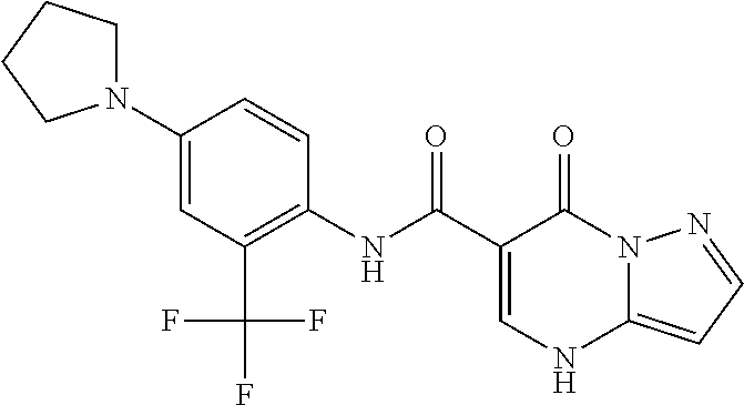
C1(N2CCCC2)=CC(C(F)(F)F)=C(NC(C2=CNC3=CC=NN3C2=O)=O)C=C1
